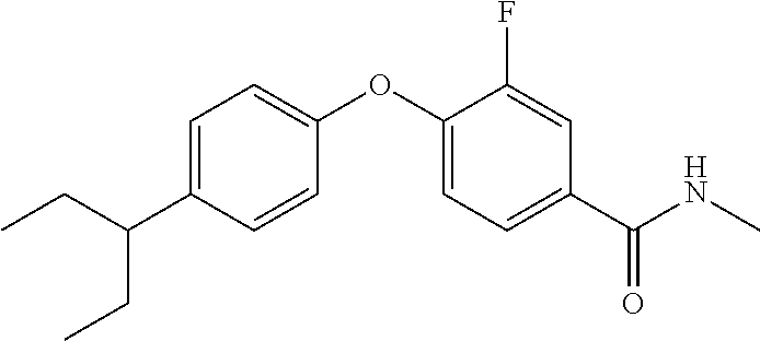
C1=C(C(CC)CC)C=CC(OC2=CC=C(C(NC)=O)C=C2F)=C1
